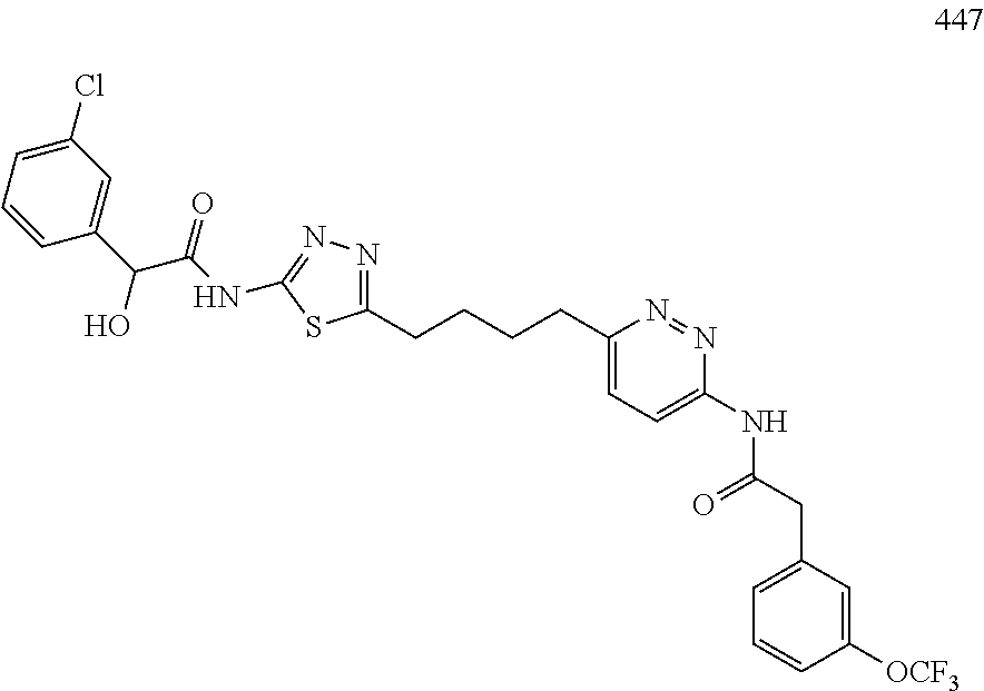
C(C(NC1=NN=C(CCCCC2=CC=C(NC(CC3=CC=CC([OCF3])=C3)=O)N=N2)S1)=O)(O)C1=CC(Cl)=CC=C1
